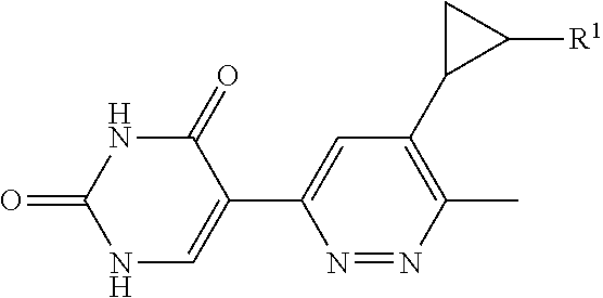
C1=C(C2=CNC(=O)NC2=O)N=NC(C)=C1C1C([R1])C1
